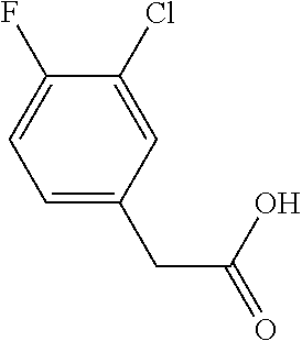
C1=C(CC(O)=O)C=C(Cl)C(F)=C1
